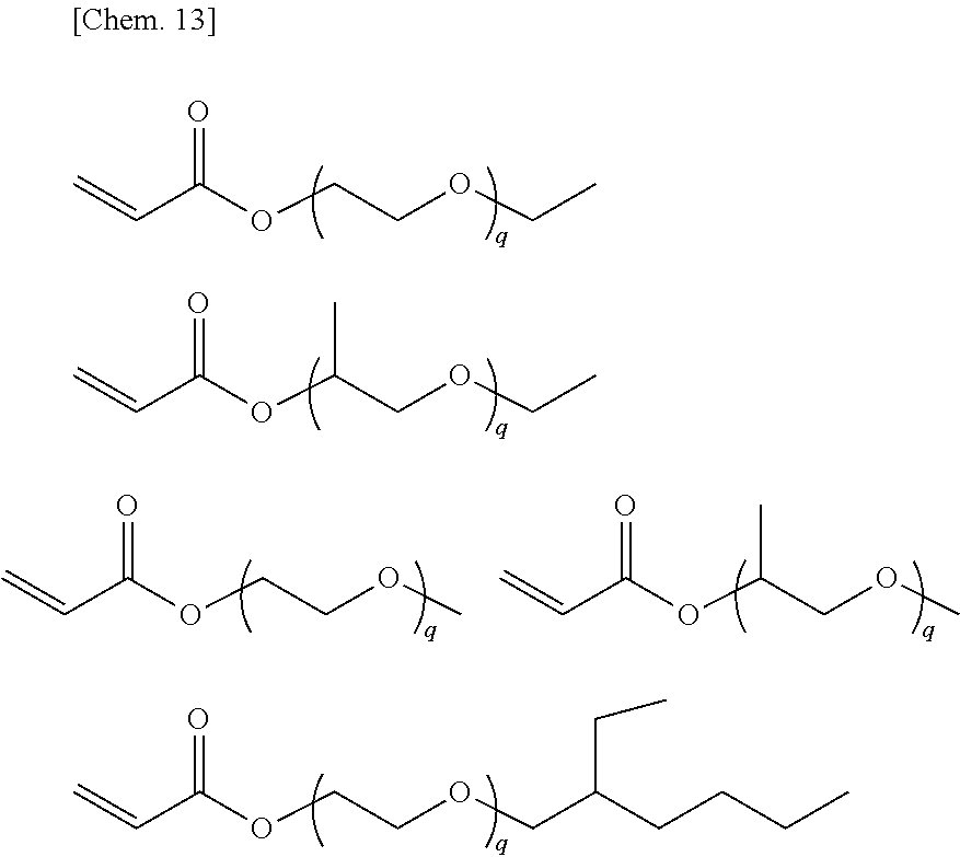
C(C(OCCOCC)=O)=C.C(C(OC(COCC)C)=O)=C.C(C(OCCOCC(CCCC)CC)=O)=C.C(C(OCCOC)=O)=C.C(C(OC(COC)C)=O)=C
